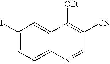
C1(I)=CC=C2C(=C1)C([OEt])=C([CN])C=N2
